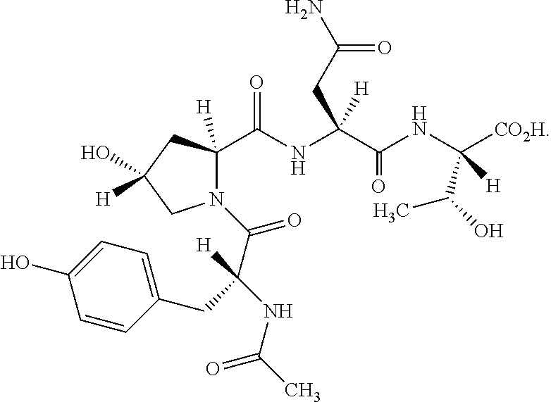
C1=CC(CC(C(=O)N2C(C(NC(C(NC([CO2H])([H])C(O)C)=O)(CC(N)=O)[H])=O)([H])CC(O)([H])C2)(NC(C)=O)[H])=CC=C1O
